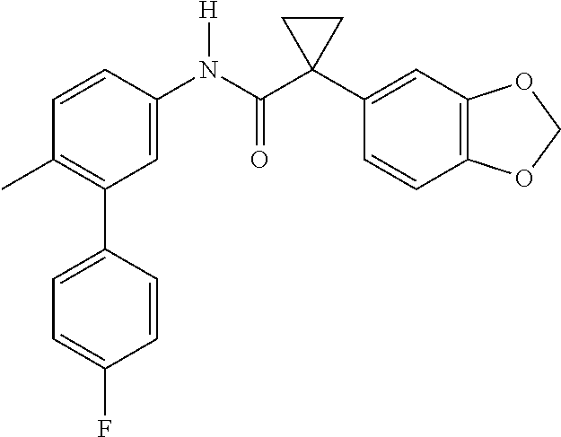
C1=CC(N(C(C2(C3=CC4=C(C=C3)OCO4)CC2)=O)[H])=CC(C2=CC=C(F)C=C2)=C1C
